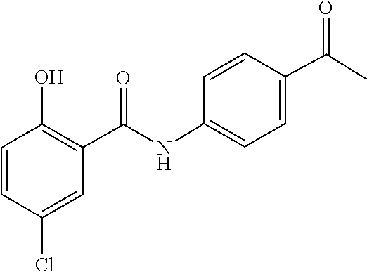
C1(NC(C2=C(O)C=CC(Cl)=C2)=O)=CC=C(C(=O)C)C=C1
